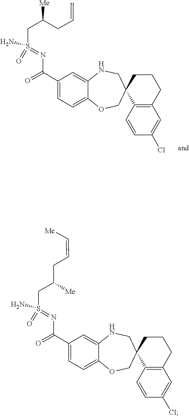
C1=C2NCC3(C4=C(CCC3)C=C(Cl)C=C4)COC2=CC=C1C(=O)N=S(=O)(CC(CC=C)[Me])N.C1=C2NCC3(C4=C(CCC3)C=C(Cl)C=C4)COC2=CC=C1C(=O)N=S(=O)(CC(CC=C[Me])[Me])N
